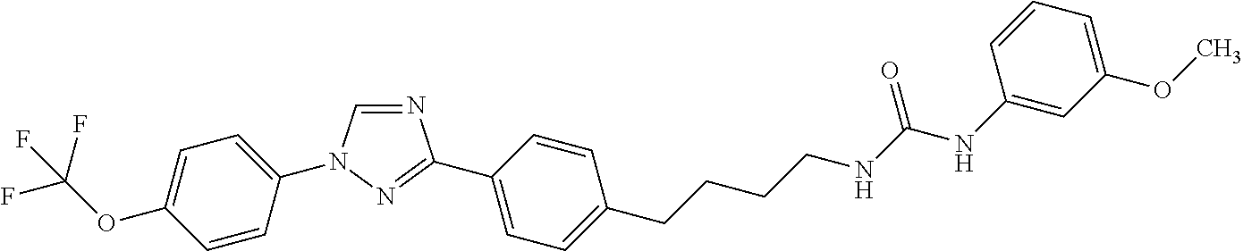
N1=CN(C2=CC=C(OC(F)(F)F)C=C2)N=C1C1=CC=C(CCCCNC(=O)NC2=CC(OC)=CC=C2)C=C1
